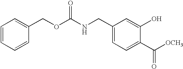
C1=CC=CC(COC(NCC2=CC=C(C([OCH3])=O)C(O)=C2)=O)=C1
